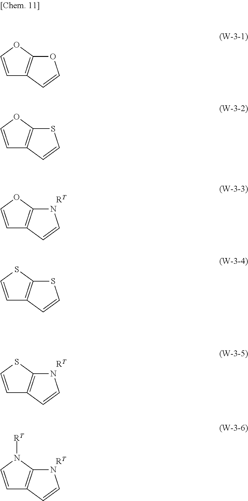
C1=COC2=C1C=CN2.[RT].C1=CSC2=C1C=CN2.[RT].C1=CN([RT])C2=C1C=CN2.[RT].C1=COC2=C1C=CO2.C1=COC2=C1C=CS2.C1=CSC2=C1C=CS2
